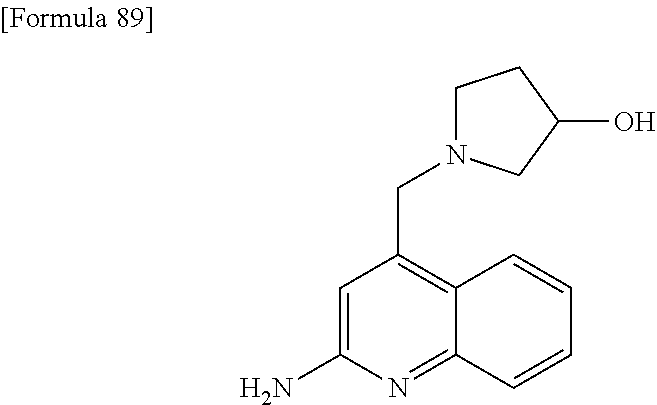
C1=C(N)N=C2C(=C1CN1CCC(O)C1)C=CC=C2
